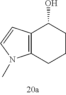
C12=C(C(O)CCC1)C=CN2C
